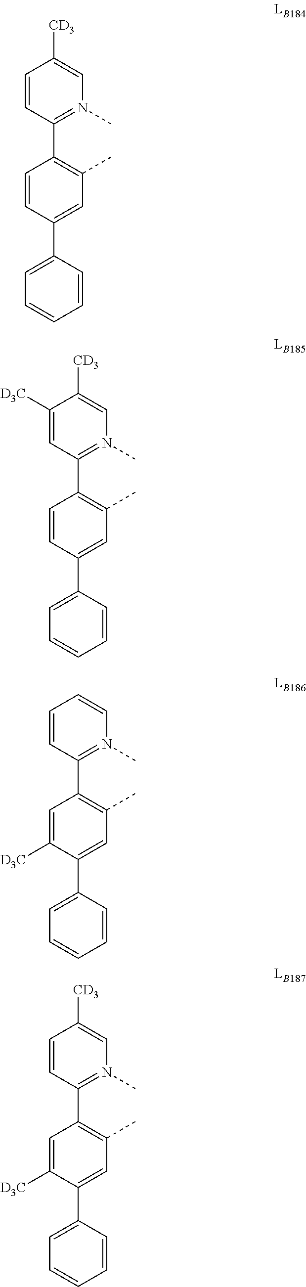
C1=C(C2=CC(C)=C(C3=N(C)C=C([CD3])C=C3)C=C2)C=CC=C1.C1=C(C2=CC(C)=C(C3=N(C)C=C([CD3])C([D3C])=C3)C=C2)C=CC=C1.C1=C(C2=CC(C)=C(C3=N(C)C=CC=C3)C=C2[D3C])C=CC=C1.C1=C(C2=CC(C)=C(C3=N(C)C=C([CD3])C=C3)C=C2[D3C])C=CC=C1
